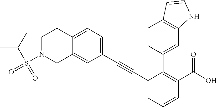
C12=CC=C(C#CC3=CC=CC(C(O)=O)=C3C3=CC4=C(C=C3)C=CN4)C=C1CN(S(=O)(C(C)C)=O)CC2
